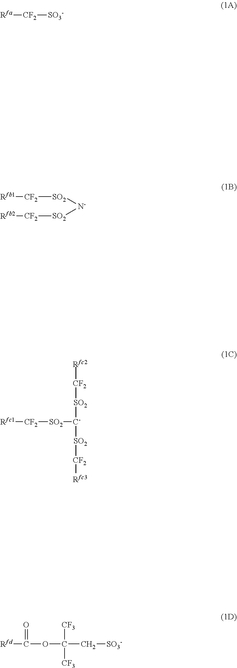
[Rfa][CF2][SO3-].[N-]([SO2][CF2][Rfb1])[SO2][CF2][Rfb2].[Rfc1][CF2][SO2][C-]([SO2][CF2][Rfc2])[SO2][CF2][Rfc3].[Rfd]C(=O)OC(C[SO3-])([CF3])[CF3]
